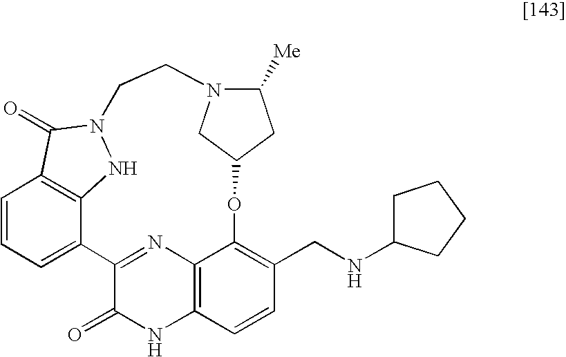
C1=CC=C2C3=C1C(=O)N(N3)CCN1C([Me])CC(OC3=C(CNC4CCCC4)C=CC4=C3N=C2C(=O)N4)C1
